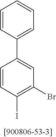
C1=CC(I)=C(Br)C=C1C1=CC=CC=C1
